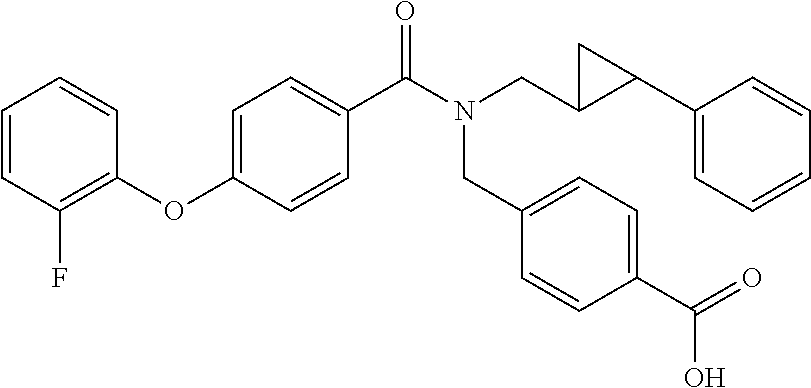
C1=CC(F)=C(OC2=CC=C(C(=O)N(CC3=CC=C(C(O)=O)C=C3)CC3C(C4=CC=CC=C4)C3)C=C2)C=C1
